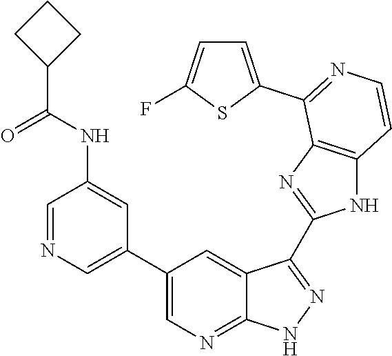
C1=NC=C(C2=CN=C3C(=C2)C(C2=NC4=C(N2)C=CN=C4C2=CC=C(F)S2)=NN3)C=C1NC(C1CCC1)=O
